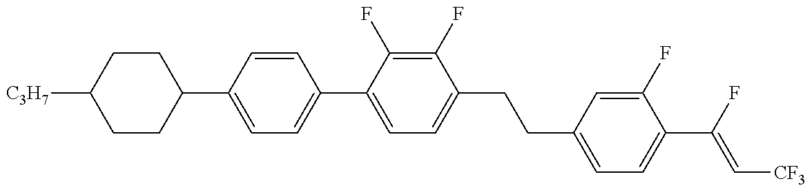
C1(C2=CC=C(C3=CC=C(CCC4=CC=C(C(=C[CF3])F)C(F)=C4)C(F)=C3F)C=C2)CCC([C3H7])CC1
